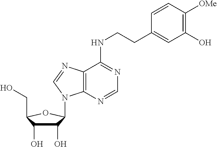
C1(O)C(O)C(CO)OC1N1C2=C(C(NCCC3=CC(O)=C([OMe])C=C3)=NC=N2)N=C1
